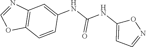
C12=C(C=CC(NC(NC3=CC=NO3)=O)=C1)OC=N2
